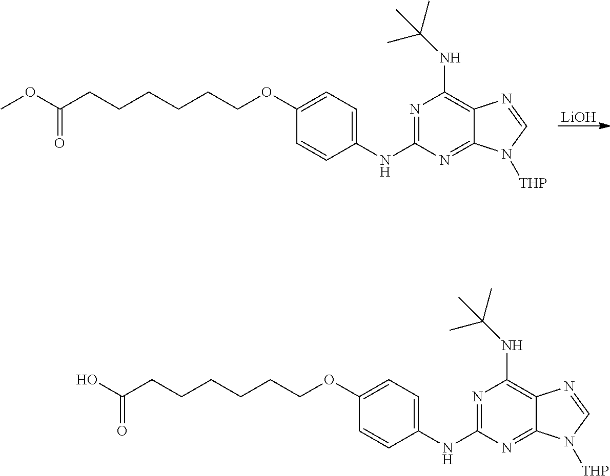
[LiOH].N1=C(NC2=CC=C(OCCCCCCC(OC)=O)C=C2)N=C2C(=C1NC(C)(C)C)N=CN2[THP].N1=C(NC2=CC=C(OCCCCCCC(O)=O)C=C2)N=C2C(=C1NC(C)(C)C)N=CN2[THP]
